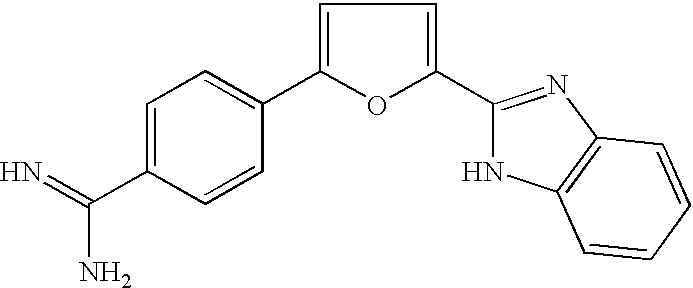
C1=C(C(=N)N)C=CC(C2=CC=C(C3=NC4=C(N3)C=CC=C4)O2)=C1
